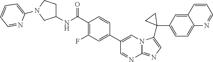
C(C1=C(F)C=C(C2=CN3C(=NC=C3C3(C4=CC=C5C(=C4)C=CC=N5)CC3)N=C2)C=C1)(=O)NC1CCN(C2=CC=CC=N2)C1
